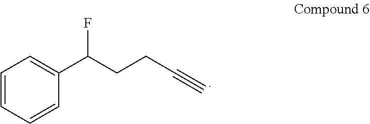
C1=CC=CC(C(CCC#C)F)=C1
